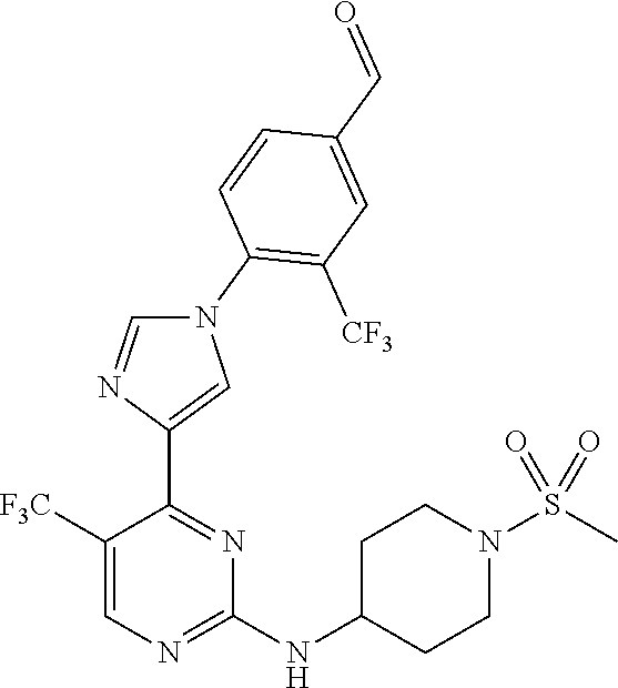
C1([F3C])=CN=C(NC2CCN(S(C)(=O)=O)CC2)N=C1C1=CN(C2=C([CF3])C=C(C=O)C=C2)C=N1
